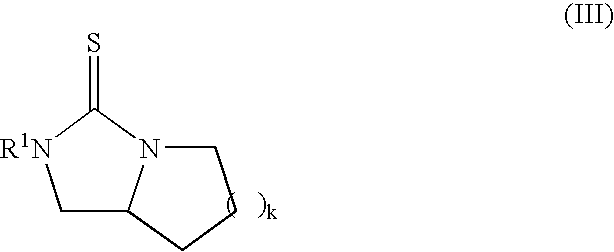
C1C2N(C(=S)[R1N]1)CCC2
